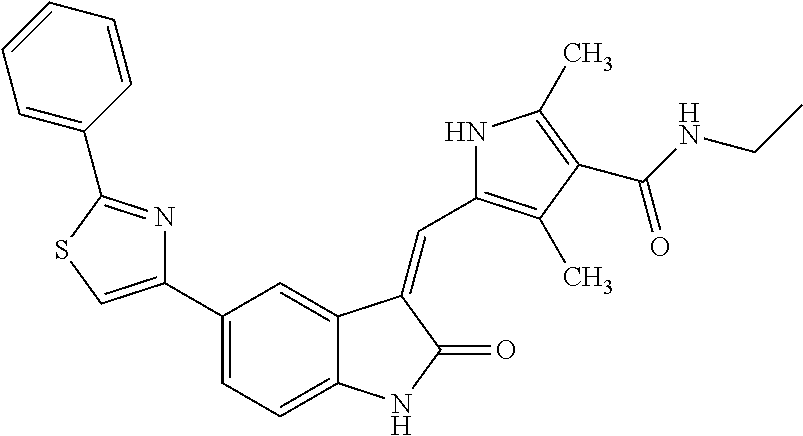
C1(C2=CSC(C3=CC=CC=C3)=N2)=CC=C2C(=C1)C(=CC1=C(C)C(C(NCC)=O)=C(C)N1)C(=O)N2
